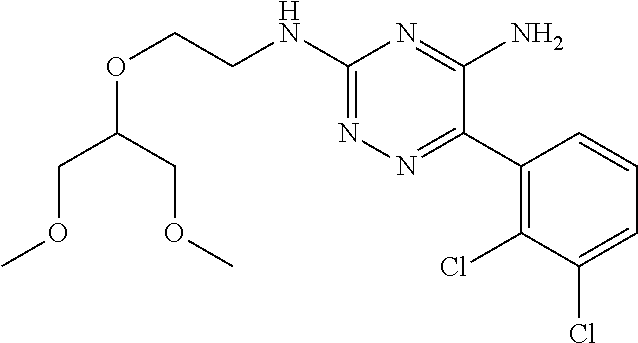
O(C(COC)COC)CCNC1=NN=C(C2=C(Cl)C(Cl)=CC=C2)C(N)=N1
